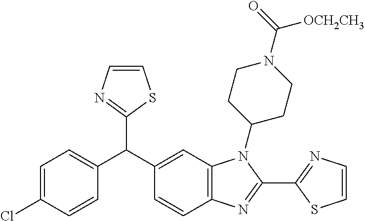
C1=CN=C(C(C2=CC3=C(C=C2)N=C(C2=NC=CS2)N3C2CCN(C(=O)[OCH2CH3])CC2)C2=CC=C(Cl)C=C2)S1
